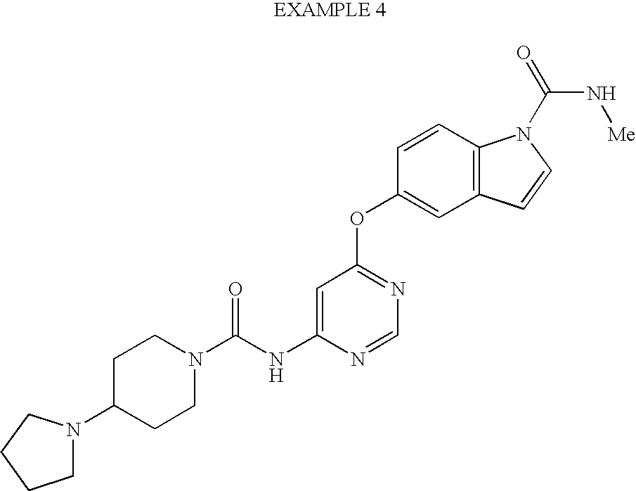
N1(C(NC2=CC(OC3=CC4=C(C=C3)N(C(=O)N[Me])C=C4)=NC=N2)=O)CCC(N2CCCC2)CC1
